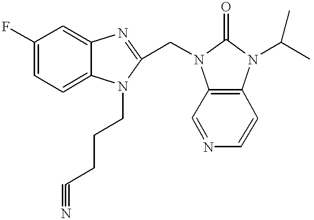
C1(F)=CC=C2C(=C1)N=C(CN1C3=C(C=CN=C3)N(C(C)C)C1=O)N2CCCC#N
